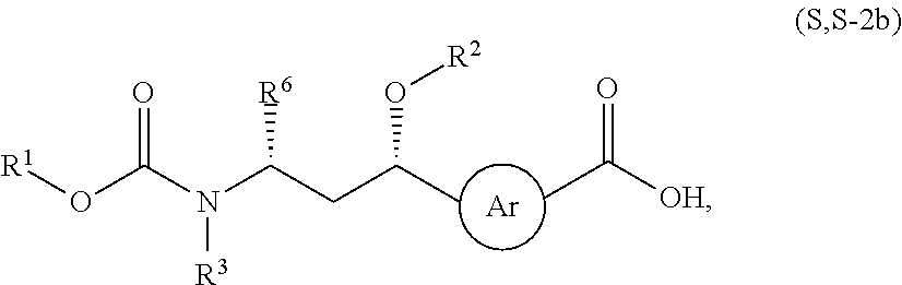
[Ar].CC([OH])=O.CC(CC(N(C(O[R1])=O)[R3])[R6])O[R2]
